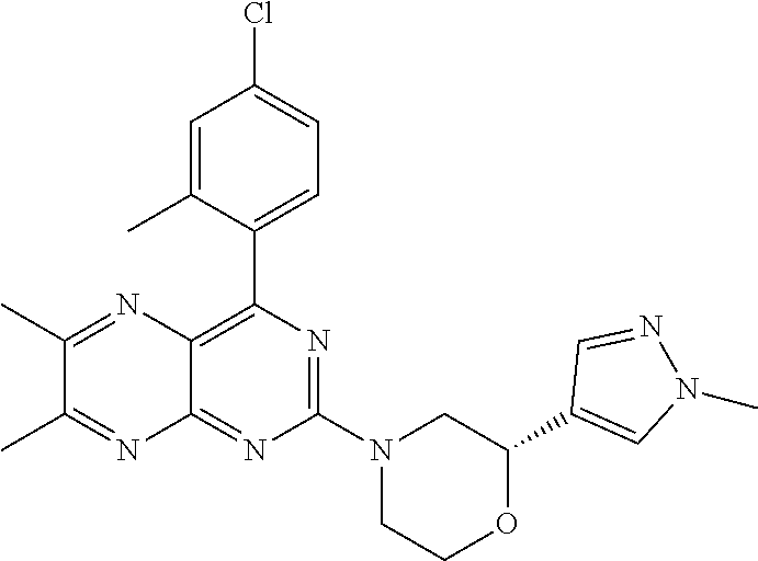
C1(C2=CN(C)N=C2)OCCN(C2=NC(C3=CC=C(Cl)C=C3C)=C3C(=N2)N=C(C)C(C)=N3)C1
